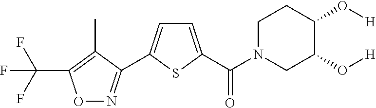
C(C1=C(C)C(C2=CC=C(C(N3CC(O[H])C(O[H])CC3)=O)S2)=NO1)(F)(F)F
